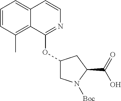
C1=CC(C)=C2C(=C1)C=CN=C2OC1CN([Boc])C(C(O)=O)C1
